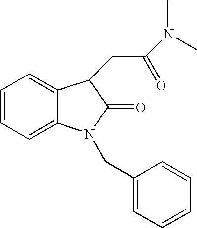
C1=CC=C2C(=C1)C(CC(N(C)C)=O)C(=O)N2CC1=CC=CC=C1
